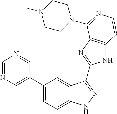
C1(C2=CN=CN=C2)=CC=C2C(=C1)C(C1=NC3=C(N1)C=CN=C3N1CCN(C)CC1)=NN2
